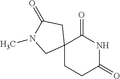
C12(CCC(=O)NC1=O)CC(=O)N(C)C2
